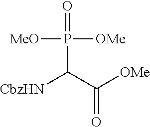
P(C(C([OMe])=O)[CbzHN])(=O)([OMe])[MeO]
